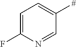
C1=C(F)N=CC([#])=C1
